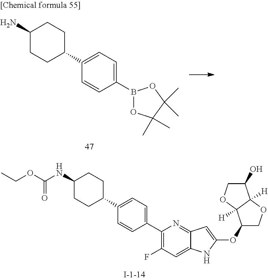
C1(C2=CC=C(C3CCC(NC(=O)OCC)CC3)C=C2)=C(F)C=C2C(=N1)C=C(OC1COC3([H])C1([H])OCC3O)N2.C1(B2OC(C)(C)C(C)(C)O2)=CC=C(C2CCC(N)CC2)C=C1
